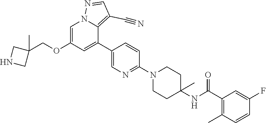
C1=C(OCC2(C)CNC2)C=C(C2=CN=C(N3CCC(NC(C4=C(C)C=CC(F)=C4)=O)(C)CC3)C=C2)C2=C(C#N)C=NN12
